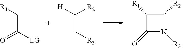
C(C[R1])(=O)[LG].C(=C([H])[R2])[R3].C1(=O)N([R3])C([R2])C1[R1]
